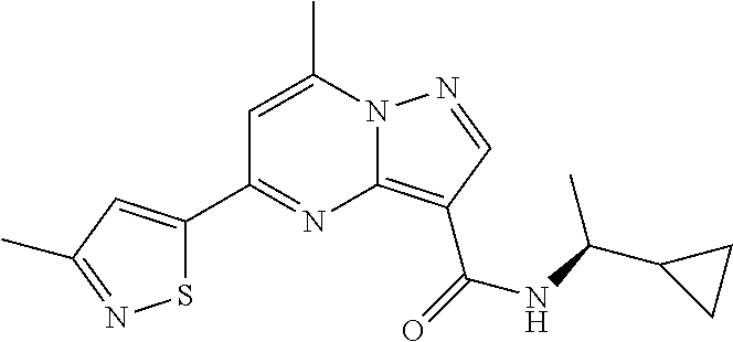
C1=C(C)N2C(=C(C(=O)NC(C3CC3)C)C=N2)N=C1C1=CC(C)=NS1
